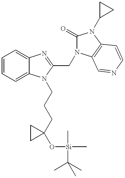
C1=CC=C2C(=C1)N=C(CN1C(=O)N(C3CC3)C3=C1C=NC=C3)N2CCCC1(O[Si](C)(C)C(C)(C)C)CC1
